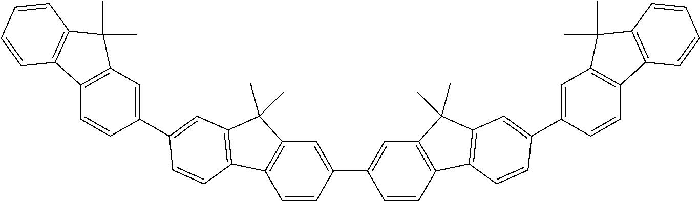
C12=C(C=C(C3=CC4=C(C5=C(C=C(C6=CC7=C(C=C6)C6=C(C7(C)C)C=C(C7=CC8=C(C=C7)C7=C(C8(C)C)C=CC=C7)C=C6)C=C5)C4(C)C)C=C3)C=C1)C(C)(C)C1=C2C=CC=C1
